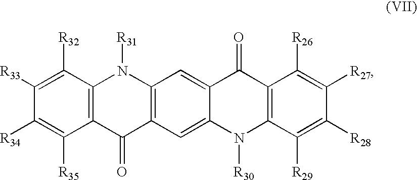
C1([R34])=C([R35])C2=C(C([R32])=C1[R33])N([R31])C1=C(C2=O)C=C2C(=C1)C(=O)C1=C(N2[R30])C([R29])=C([R28])C([R27])=C1[R26]
